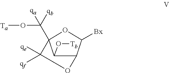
C1(O[Tb])C2C([Bx])OC1(C(O[Ta])([qa])[qb])C([qe])([qf])O2
